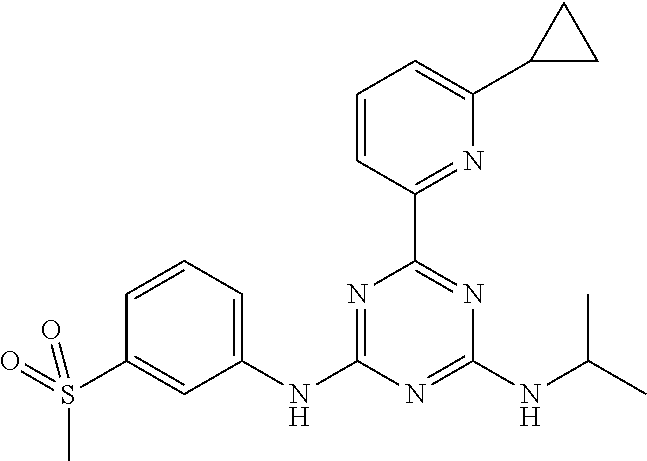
C1(NC2=CC=CC(S(=O)(C)=O)=C2)=NC(C2=NC(C3CC3)=CC=C2)=NC(NC(C)C)=N1
